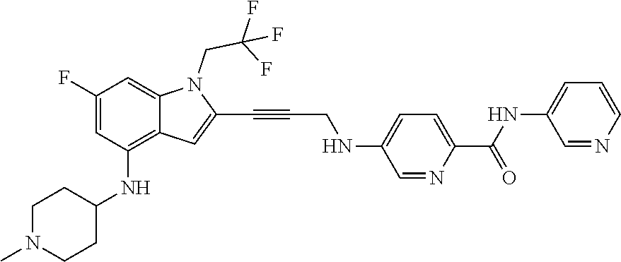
C1=C(F)C=C2C(=C1NC1CCN(C)CC1)C=C(C#CCNC1=CC=C(C(=O)NC3=CC=CN=C3)N=C1)N2CC(F)(F)F
